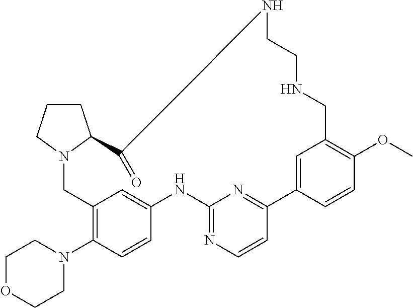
C1CCN2C1C(=O)NCCNCC1=C(OC)C=CC(=C1)C1=NC(=NC=C1)NC1=CC(=C(N3CCOCC3)C=C1)C2
